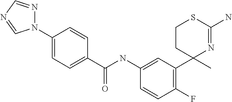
C1(NC(=O)C2=CC=C(N3N=CN=C3)C=C2)=CC(C2(C)N=C(N)SCC2)=C(F)C=C1
